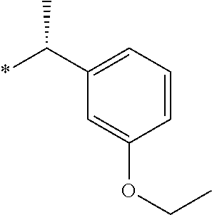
C1=CC(OCC)=CC(C(*)C)=C1
